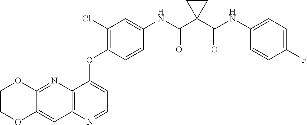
C12=NC3=C(C=C1OCCO2)N=CC=C3OC1=C(Cl)C=C(NC(C2(C(NC3=CC=C(F)C=C3)=O)CC2)=O)C=C1
